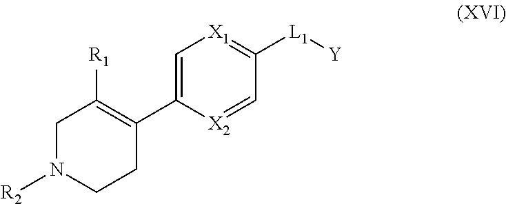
C1CC(C2=C[X1]=C([L1][Y])C=[X2]2)=C([R1])CN1[R2]
